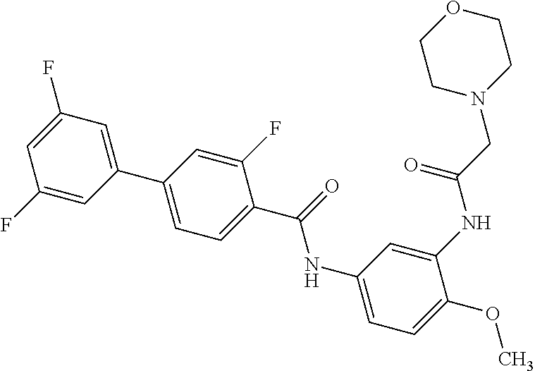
C1=C(F)C=C(F)C=C1C1=CC=C(C(NC2=CC=C(OC)C(NC(CN3CCOCC3)=O)=C2)=O)C(F)=C1
